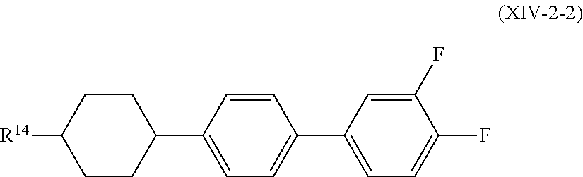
C1(F)=CC=C(C2=CC=C(C3CCC([R14])CC3)C=C2)C=C1F
